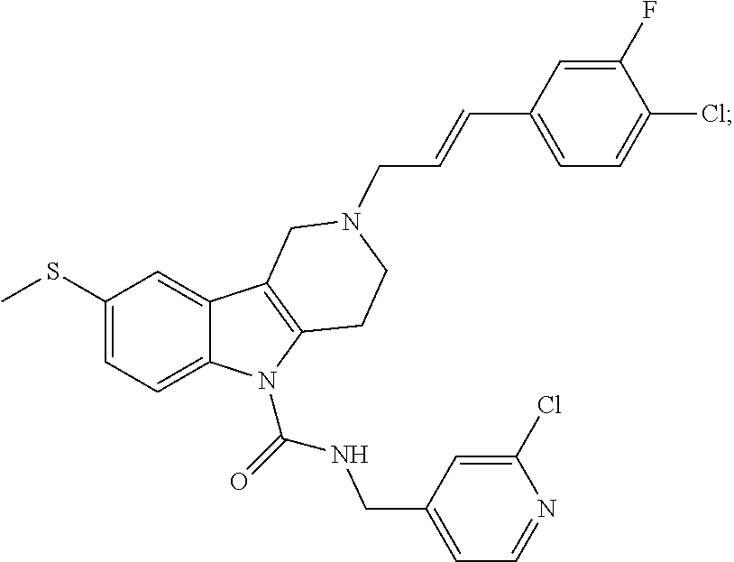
C1(SC)=CC=C2C(=C1)C1=C(N2C(=O)NCC2=CC=NC(Cl)=C2)CCN(CC=CC2=CC=C(Cl)C(F)=C2)C1
